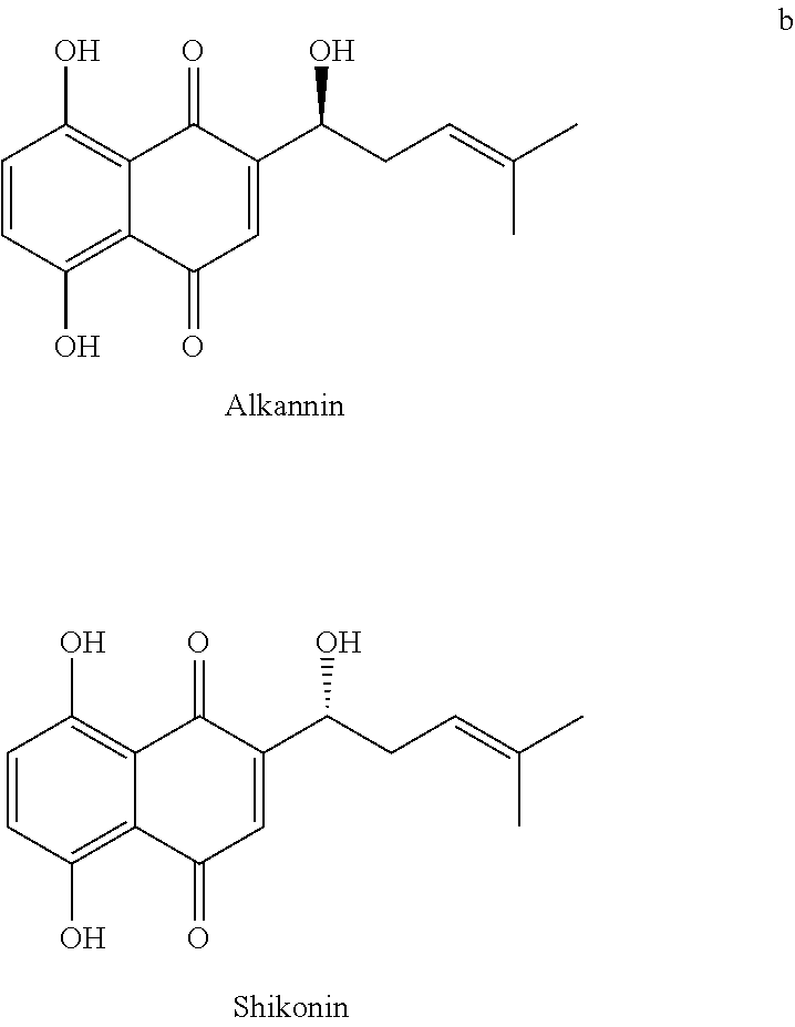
C1=CC(O)=C2C(=C1O)C(=O)C(C(CC=C(C)C)O)=CC2=O.C1=CC(O)=C2C(=C1O)C(=O)C(C(CC=C(C)C)O)=CC2=O
